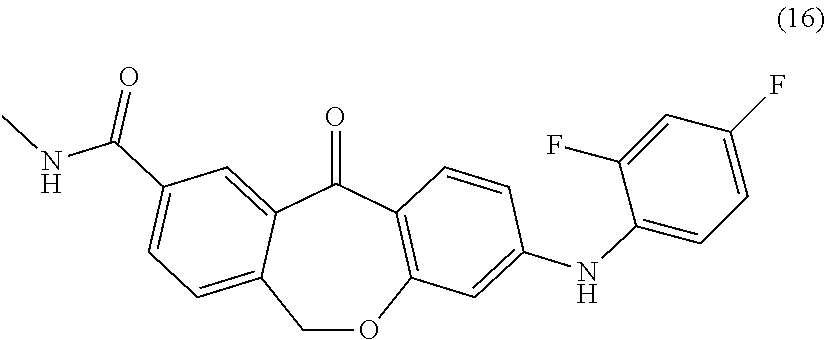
C1OC2=C(C(=O)C3=CC(C(NC)=O)=CC=C13)C=CC(NC1=CC=C(F)C=C1F)=C2
